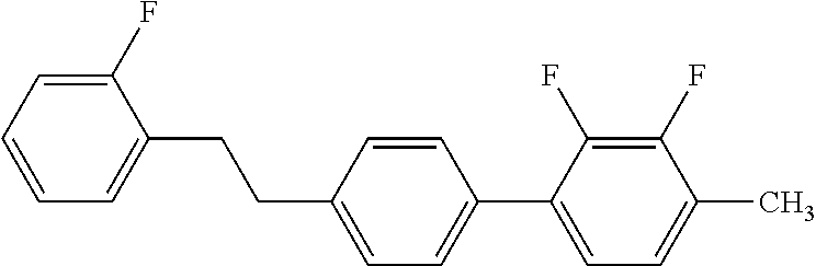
C1(F)=CC=CC=C1CCC1=CC=C(C2=CC=C(C)C(F)=C2F)C=C1
